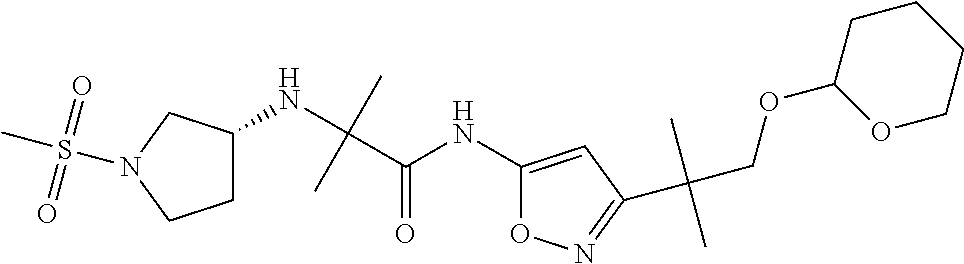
C1(NC(C(NC2=CC(C(COC3OCCCC3)(C)C)=NO2)=O)(C)C)CCN(S(C)(=O)=O)C1
